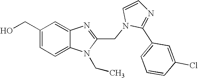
C1(CO)=CC=C2C(=C1)N=C(CN1C(C3=CC=CC(Cl)=C3)=NC=C1)N2CC
